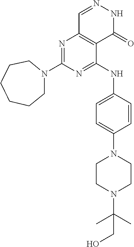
N1=C(N2CCCCCC2)N=C(NC2=CC=C(N3CCN(C(C)(C)CO)CC3)C=C2)C2=C1C=NNC2=O
